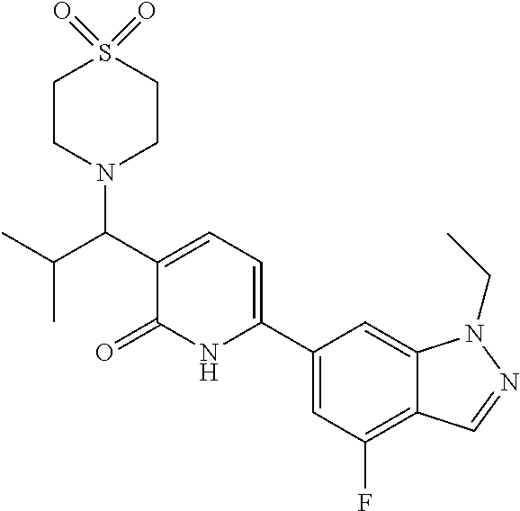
C1(C2=CC=C(C(C(C)C)N3CCS(=O)(=O)CC3)C(=O)N2)=CC(F)=C2C(=C1)N(CC)N=C2
